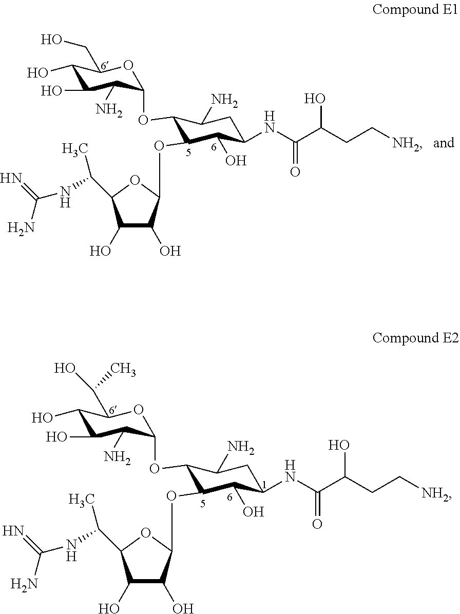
C1(O)C(O)C(N)C(OC2C(N)CC(NC(C(CC[NH2])O)=O)C(O)C2OC2C(O)C(O)C(C(NC(N)=N)C)O2)OC1CO.C1(O)C(O)C(N)C(OC2C(N)CC(NC(C(CC[NH2])O)=O)C(O)C2OC2C(O)C(O)C(C(NC(N)=N)C)O2)OC1C(O)C
